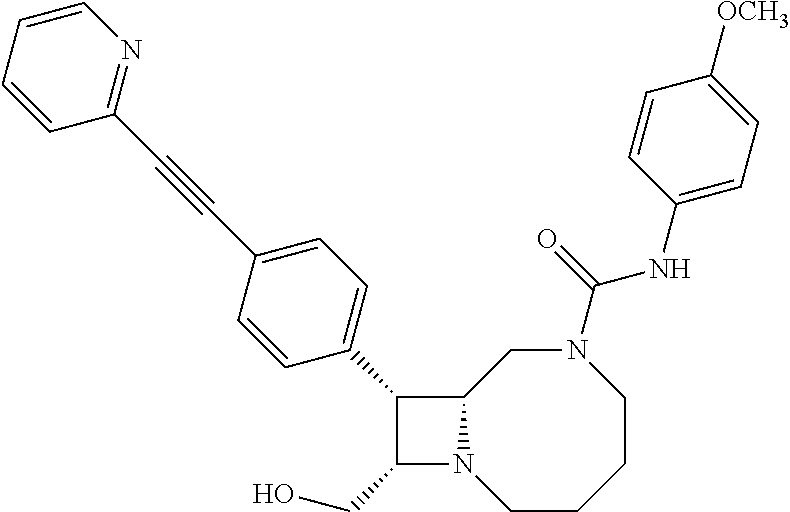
C1(CO)N2C(C1C1=CC=C(C#CC3=NC=CC=C3)C=C1)CN(C(NC1=CC=C([OCH3])C=C1)=O)CCCC2
